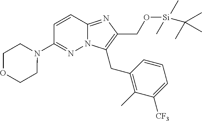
C1=CC2=NC(CO[Si](C)(C(C)(C)C)C)=C(CC3=C(C)C([CF3])=CC=C3)N2N=C1N1CCOCC1
